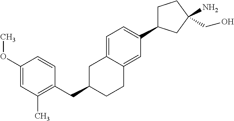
C(C1CCC2=CC(C3CCC(N)(CO)C3)=CC=C2C1)C1=C(C)C=C(OC)C=C1
